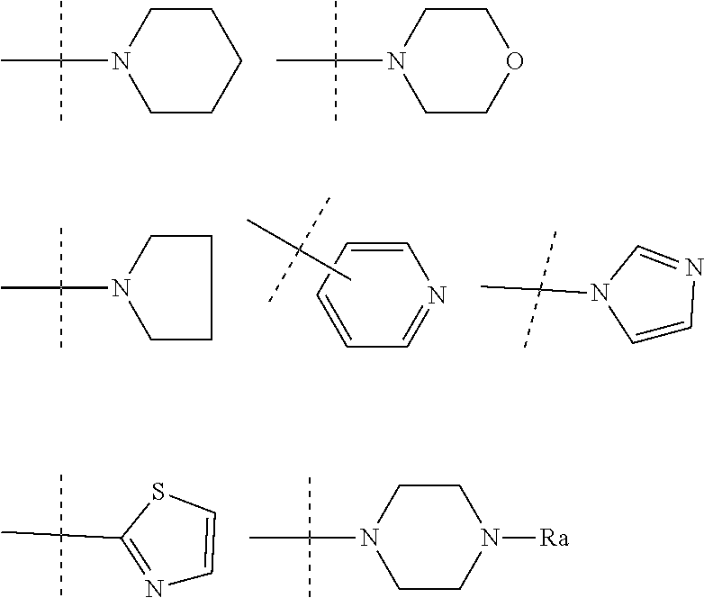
C1CCCCN1C(C)(C)C.C1COCCN1C(C)(C)C.C1=CC=CN=C1.CC(C)(C)C.C1CCCN1C(C)(C)C.C1=CN=CN1C(C)(C)C.N1=C(C(C)(C)C)SC=C1.C1CN([Ra])CCN1C(C)(C)C
